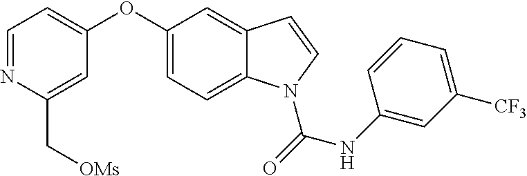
C1=NC(C[OMs])=CC(OC2=CC=C3C(=C2)C=CN3C(NC2=CC([CF3])=CC=C2)=O)=C1
